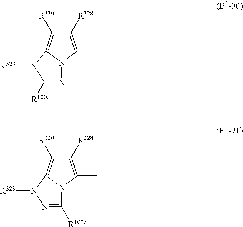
C1([R328])=C(C)N2C(=C1[R330])N([R329])C([R1005])=N2.C1([R328])=C(C)N2C(=C1[R330])N([R329])N=C2[R1005]
